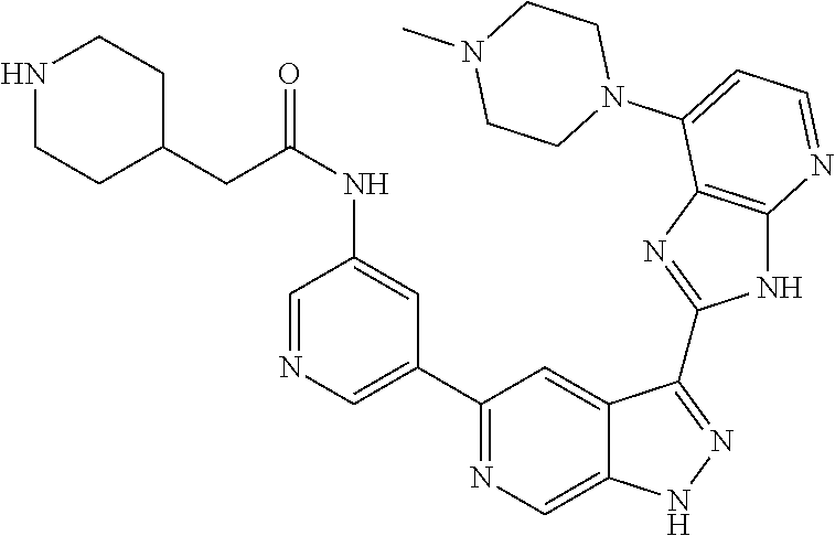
C1(C2=NC=C3C(=C2)C(C2=NC4=C(N2)N=CC=C4N2CCN(C)CC2)=NN3)=CN=CC(NC(CC2CCNCC2)=O)=C1
